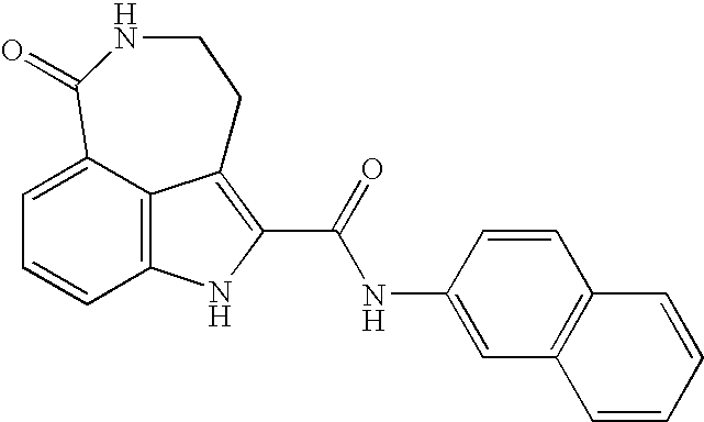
C12=C3C(=CC=C1)C(=O)NCCC3=C(C(NC1=CC3=C(C=C1)C=CC=C3)=O)N2
